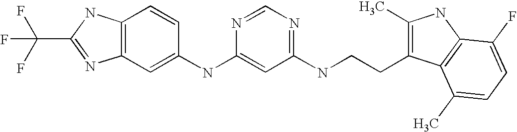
C1(NC2=CC(NCCC3=C(C)NC4=C3C(C)=CC=C4F)=NC=N2)=CC2=C(C=C1)NC(C(F)(F)F)=N2
